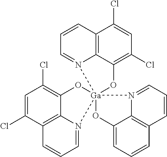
C1=C(Cl)C2=C3C(=C1Cl)O[Ga]14(N3=CC=C2)(N2=CC=CC3=C2C(=CC=C3)O1)N1=CC=CC2=C1C(=C(Cl)C=C2Cl)O4
